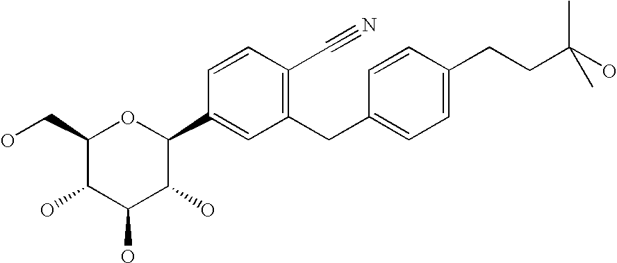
C1(CO)C(O)C(O)C(O)C(C2=CC(CC3=CC=C(CCC(O)(C)C)C=C3)=C(C#N)C=C2)O1
